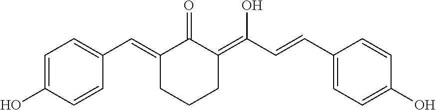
C1=C(O)C=CC(C=C2C(=O)C(=C(O)C=CC3=CC=C(O)C=C3)CCC2)=C1
